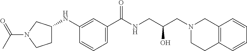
C1(C(NCC(CN2CC3=C(CC2)C=CC=C3)O)=O)=CC=CC(NC2CCN(C(=O)C)C2)=C1
